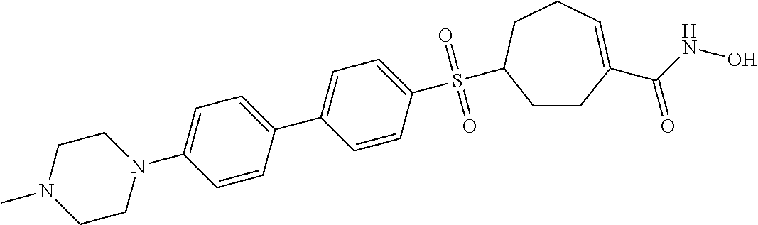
CN1CCN(C2=CC=C(C3=CC=C(S(C4CCC(C(=O)NO)=CCC4)(=O)=O)C=C3)C=C2)CC1
